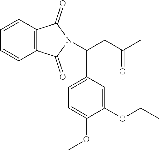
C12=C(C=CC=C1)C(=O)N(C(CC(C)=O)C1=CC=C(OC)C(OCC)=C1)C2=O
